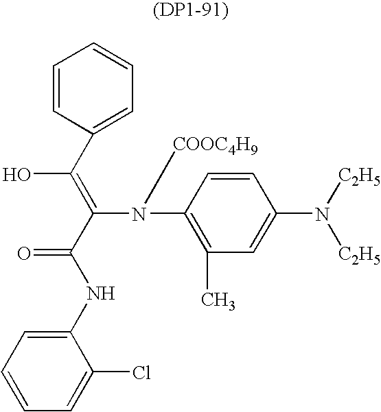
C1=CC(C(=C(C(NC2=CC=CC=C2Cl)=O)N(C2=C(C)C=C(N([C2H5])[C2H5])C=C2)[COOC4H9])O)=CC=C1
